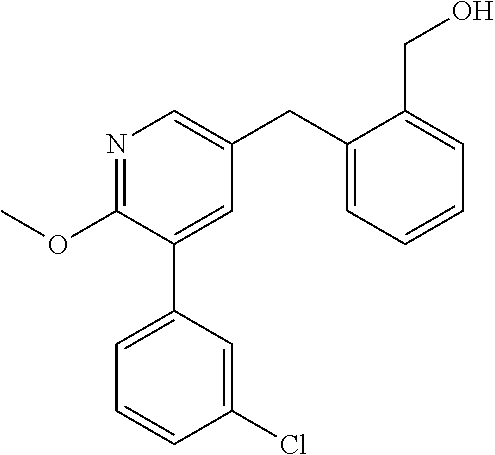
N1=C(OC)C(C2=CC=CC(Cl)=C2)=CC(CC2=CC=CC=C2CO)=C1
